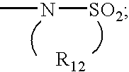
CN[SO2]
